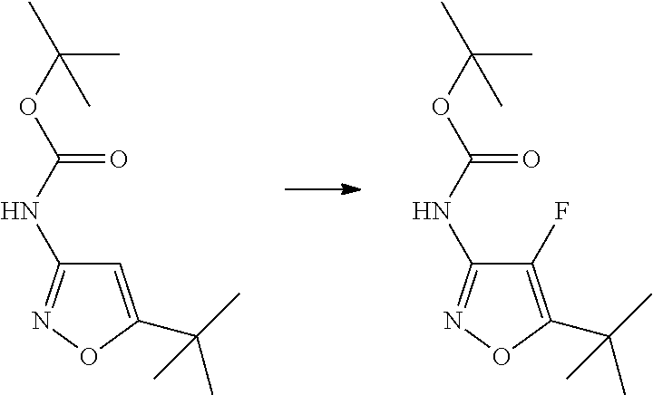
C1(F)=C(C(C)(C)C)ON=C1NC(OC(C)(C)C)=O.C1=C(C(C)(C)C)ON=C1NC(OC(C)(C)C)=O
